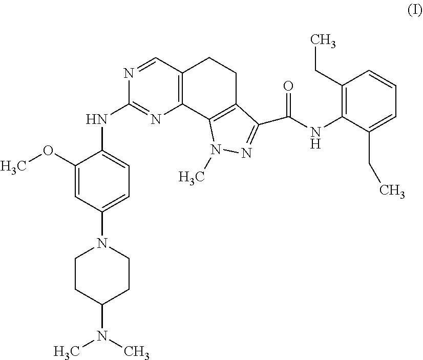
C1(OC)=CC(N2CCC(N(C)C)CC2)=CC=C1NC1=NC2=C(C=N1)CCC1=C2N(C)N=C1C(NC1=C(CC)C=CC=C1CC)=O
